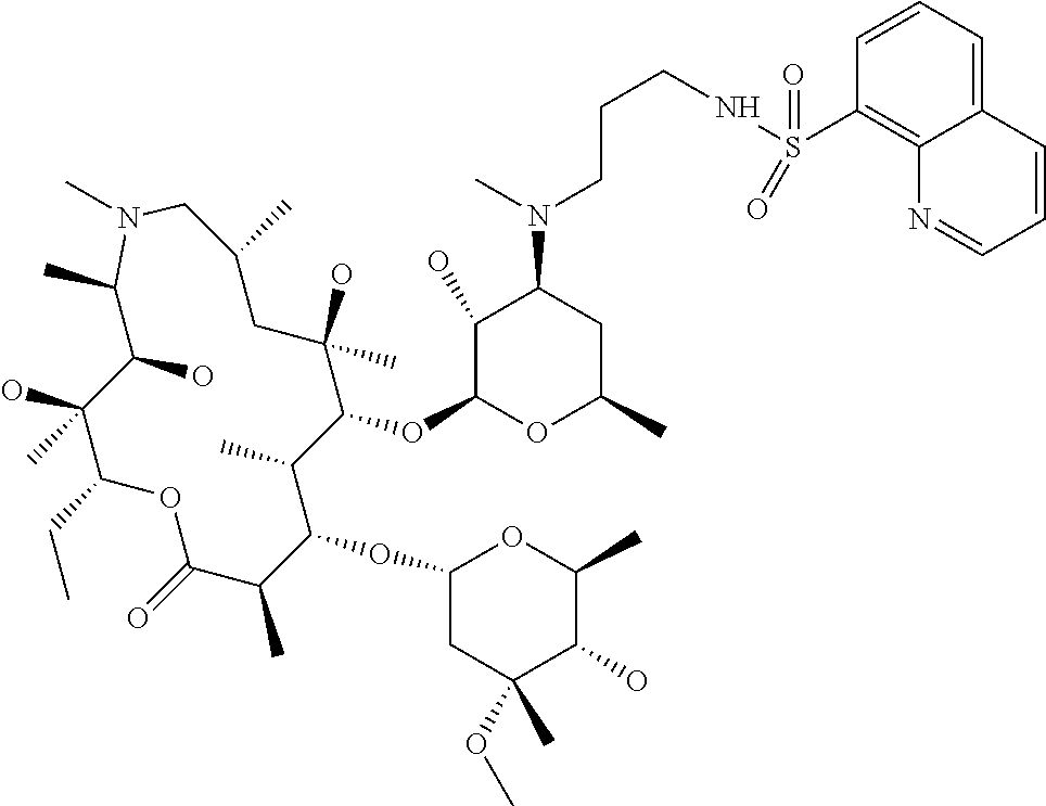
C1(O)C(OC2C(C)C(OC3CC(OC)(C)C(O)C(C)O3)C(C)C(=O)OC(CC)C(O)(C)C(O)C(C)N(C)CC(C)CC2(O)C)OC(C)CC1N(C)CCCNS(C1=C2C(=CC=C1)C=CC=N2)(=O)=O
